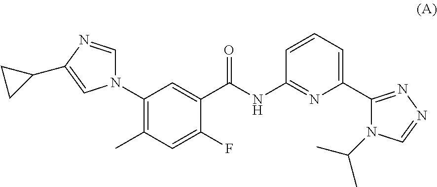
C1=CC=C(C2=NN=CN2C(C)C)N=C1NC(C1=CC(N2C=NC(C3CC3)=C2)=C(C)C=C1F)=O
